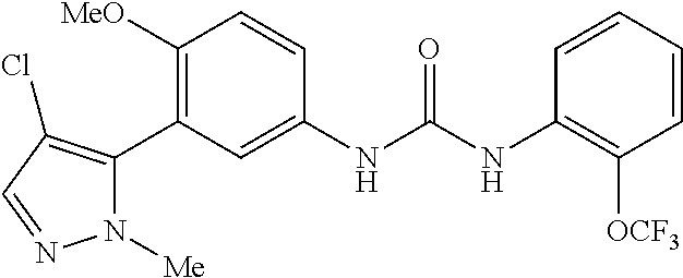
C1([OMe])=C(C2=C(Cl)C=NN2[Me])C=C(NC(=O)NC2=C([OCF3])C=CC=C2)C=C1
